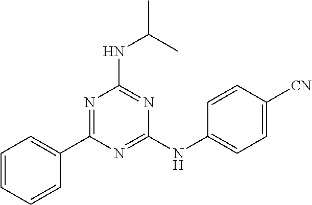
C1(C2=NC(NC(C)C)=NC(NC3=CC=C([CN])C=C3)=N2)=CC=CC=C1
